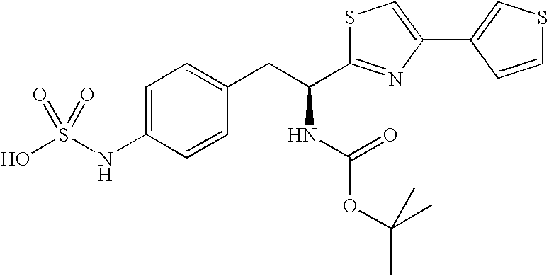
S1C(C(CC2=CC=C(NS(O)(=O)=O)C=C2)NC(OC(C)(C)C)=O)=NC(C2=CSC=C2)=C1
